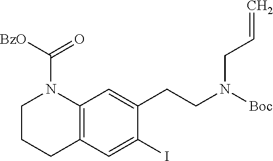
C12=C(C=C(I)C(CCN([Boc])CC=C)=C1)CCCN2C([BzO])=O
